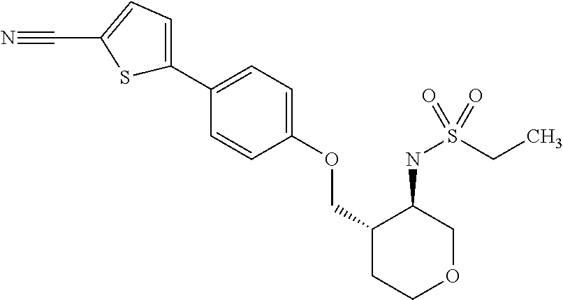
C1(C2=CC=C(OCC3CCOCC3NS(CC)(=O)=O)C=C2)=CC=C(C#N)S1
